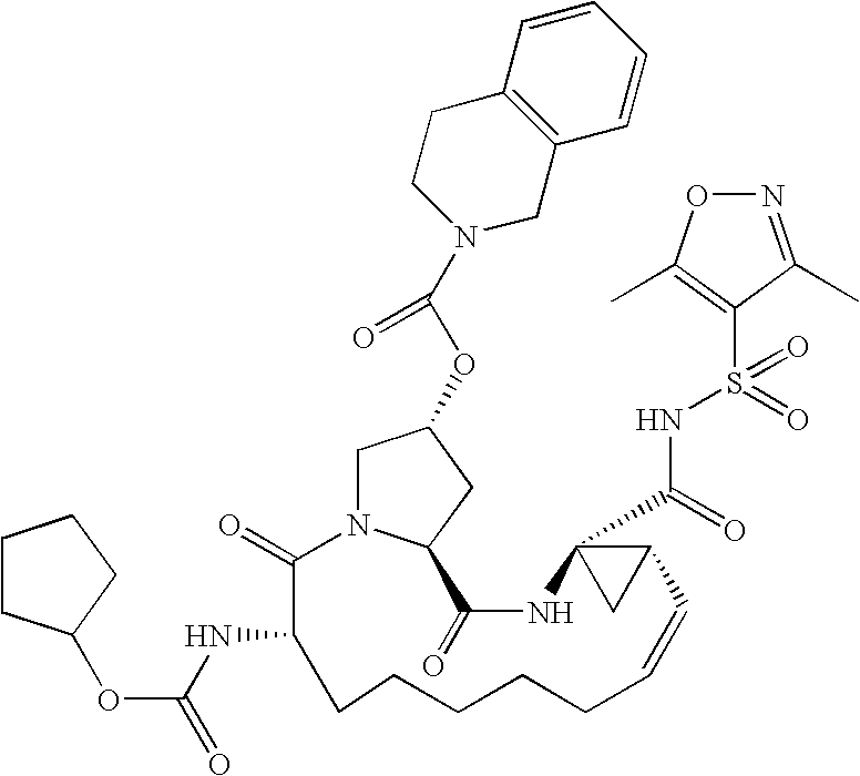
C1N2C(CC1OC(N1CC3=C(CC1)C=CC=C3)=O)C(=O)NC1(C(=O)NS(=O)(C3=C(C)ON=C3C)=O)CC1C=CCCCCCC(NC(=O)OC1CCCC1)C2=O
